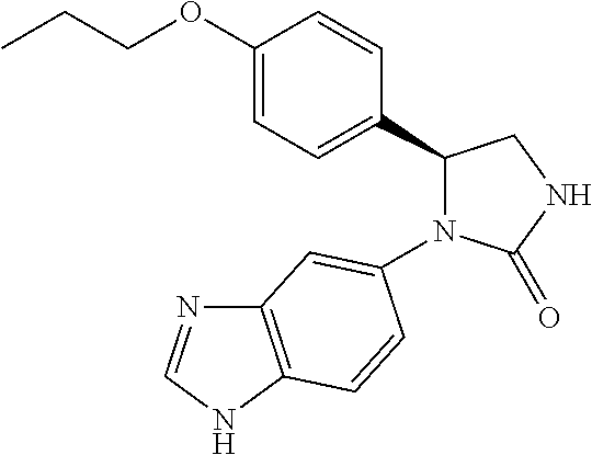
C12=C(NC=N1)C=CC(N1C(=O)NCC1C1=CC=C(OCCC)C=C1)=C2
